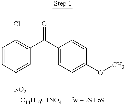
C1=CC([NO2])=CC(C(C2=CC=C(OC)C=C2)=O)=C1Cl
